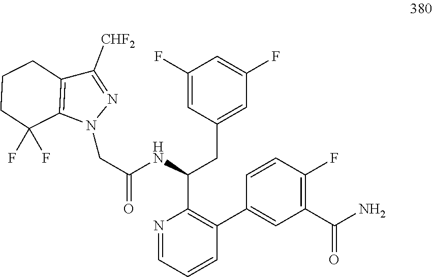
C(C(NC(CC1=CC(F)=CC(F)=C1)C1=C(C2=CC(C(=O)N)=C(F)C=C2)C=CC=N1)=O)N1N=C([CHF2])C2=C1C(F)(F)CCC2
